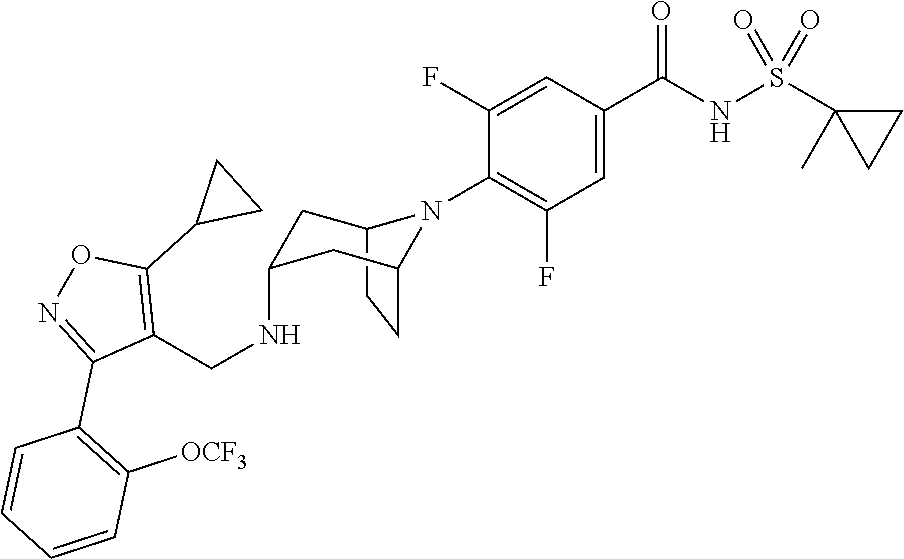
C12CCC(CC(NCC3=C(C4CC4)ON=C3C3=C([OCF3])C=CC=C3)C1)N2C1=C(F)C=C(C(NS(C2(C)CC2)(=O)=O)=O)C=C1F
